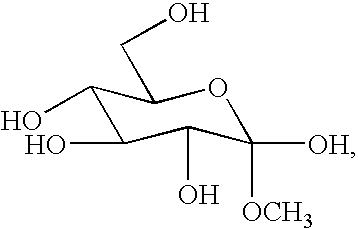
C1(O)C(O)C(O)C([OH])([OCH3])OC1CO
